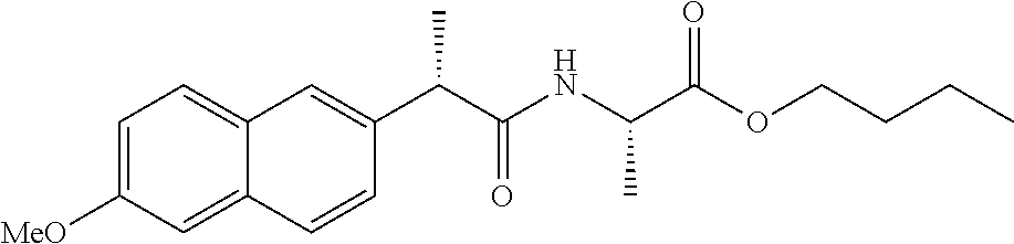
C(C(NC(C(OCCCC)=O)C)=O)(C1=CC2=CC=C([MeO])C=C2C=C1)C
